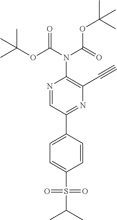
N1=CC(C2=CC=C(S(C(C)C)(=O)=O)C=C2)=NC(C#C)=C1N(C(=O)OC(C)(C)C)C(=O)OC(C)(C)C
